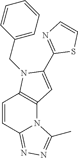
C12=C(N(CC3=CC=CC=C3)C(C3=NC=CS3)=C1)C=CC1=NN=C(C)N21
